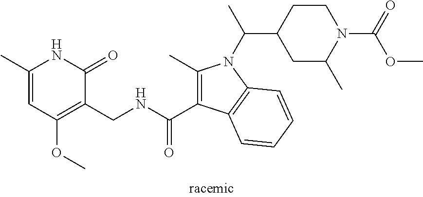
C1(C)=CC(OC)=C(CNC(C2=C(C)N(C(C)C3CCN(C(OC)=O)C(C)C3)C3=C2C=CC=C3)=O)C(=O)N1
